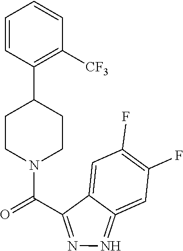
C1CN(C(=O)C2=NN=C3=CC(F)=C(F)C=C23)CCC1C1=C([CF3])C=CC=C1
